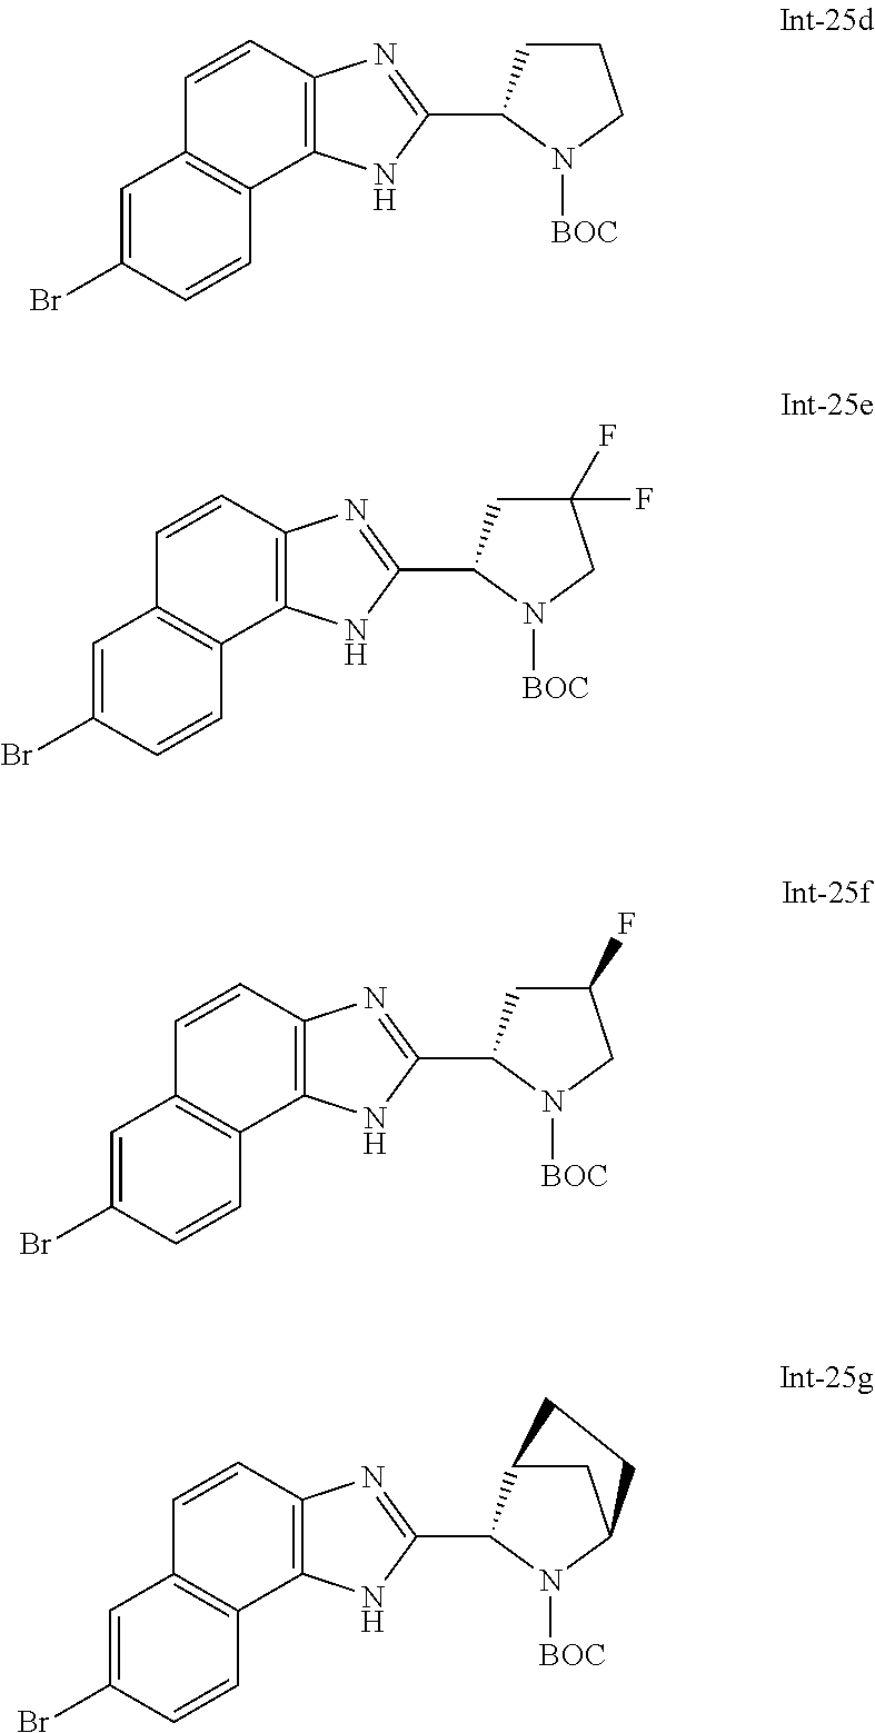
C1=CC2=C(C3=C1C=C(Br)C=C3)NC(C1CCCN1[BOC])=N2.C1=CC2=C(C3=C1C=C(Br)C=C3)NC(C1CC(F)(F)CN1[BOC])=N2.C1=CC2=C(C3=C1C=C(Br)C=C3)NC(C1CC(F)CN1[BOC])=N2.C1=CC2=C(C3=C1C=C(Br)C=C3)NC(C1C3CC(N1[BOC])CC3)=N2
